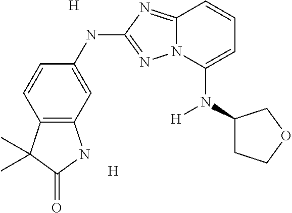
C12=C(C=C(NC3=NN4C(=N3)C=CC=C4N(C3CCOC3)[H])C=C1)NC(=O)C2(C)C.[H].[H]
